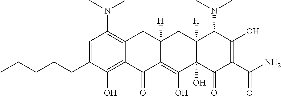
CN(C1=C2C(=C(O)C(CCCCC)=C1)C(=O)C1=C(O)C3(O)C([H])(CC1([H])C2)C(N(C)C)C(O)=C(C(N)=O)C3=O)C
